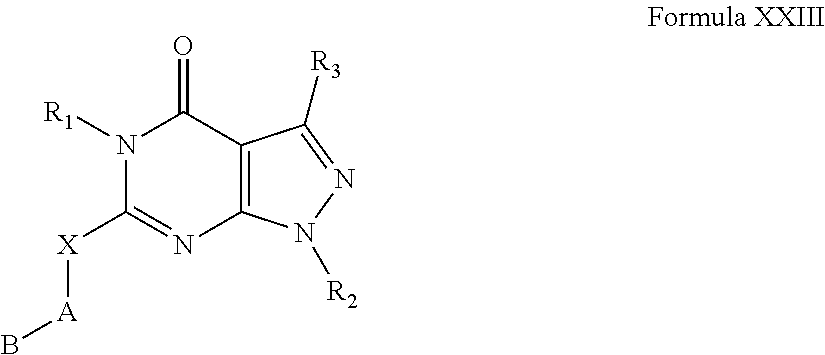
N1([R1])C([X][A]B)=NC2=C(C1=O)C([R3])=NN2[R2]
